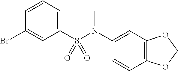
C1(S(N(C2=CC3=C(C=C2)OCO3)C)(=O)=O)=CC=CC(Br)=C1
